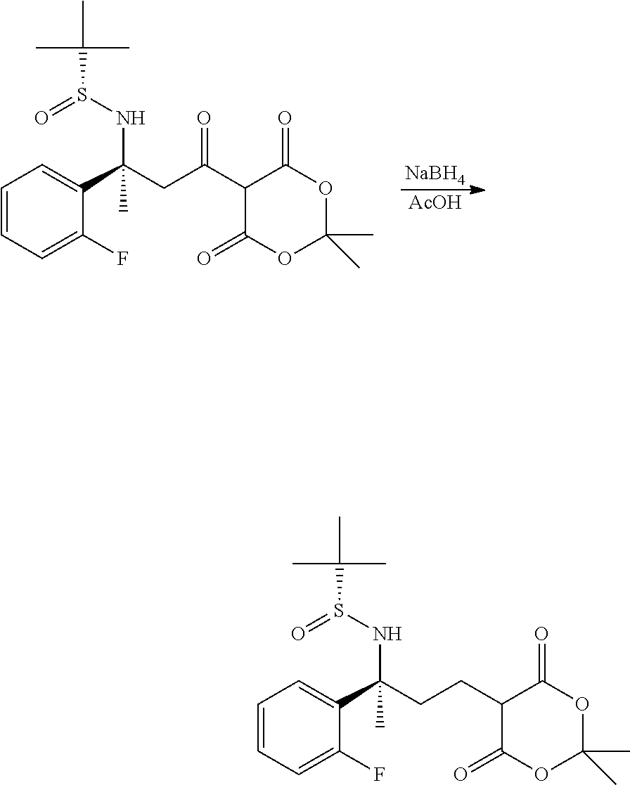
[NaBH4].[AcOH].C1=CC=C(F)C(C(CC(=O)C2C(=O)OC(C)(C)OC2=O)(C)NS(=O)C(C)(C)C)=C1.C1=CC=C(F)C(C(CCC2C(=O)OC(C)(C)OC2=O)(C)NS(=O)C(C)(C)C)=C1
